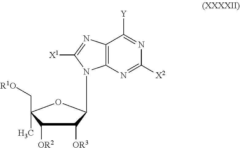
N1=C([Y])C2=C(N=C1[X2])N(C1C([OR3])C([OR2])C(C[R1O])(C)O1)C([X1])=N2
